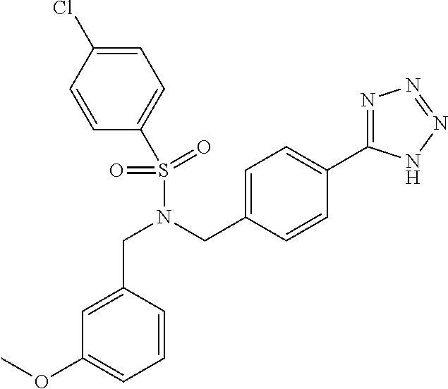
C1=C(Cl)C=CC(S(N(CC2=CC=C(C3=NN=NN3)C=C2)CC2=CC(OC)=CC=C2)(=O)=O)=C1
